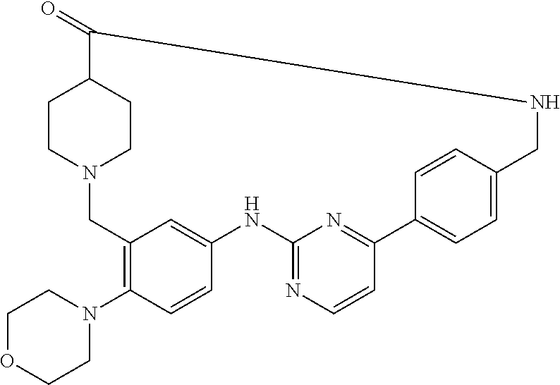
C1CN2CCC1C(=O)NCC1=CC=C(C3=NC(=NC=C3)NC3=CC(=C(N4CCOCC4)C=C3)C2)C=C1
